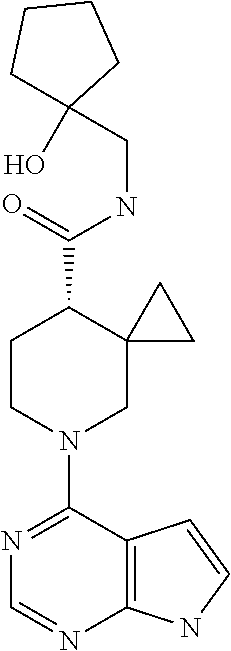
N1=C(N2CC3(C(C(=O)NCC4(O)CCCC4)CC2)CC3)C2=C(N=C1)NC=C2
